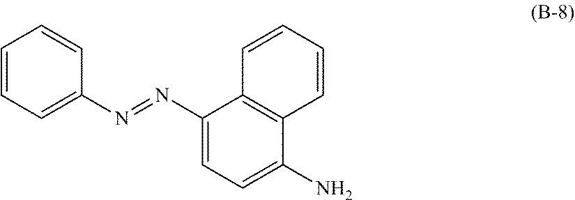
N(=NC1=CC=C(N)C2=C1C=CC=C2)C1=CC=CC=C1
